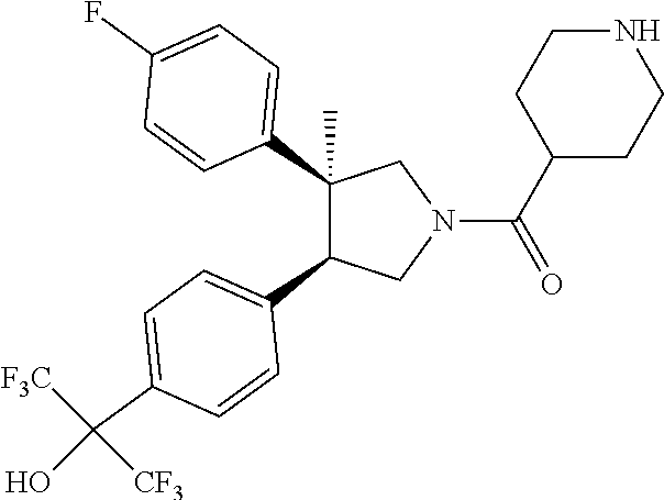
C1(C2=CC=C(F)C=C2)(C)C(C2=CC=C(C(O)([CF3])[F3C])C=C2)CN(C(C2CCNCC2)=O)C1
